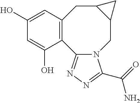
C12=C(C=C(O)C=C1O)CC1C(CN3C2=NN=C3C(N)=O)C1
